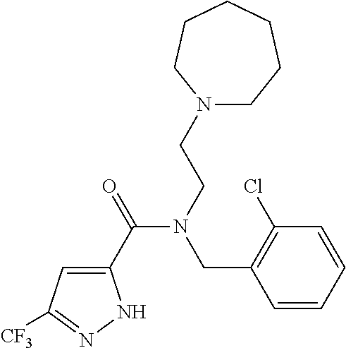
C1(C(=O)N(CCN2CCCCCC2)CC2=C(Cl)C=CC=C2)=CC([CF3])=NN1
